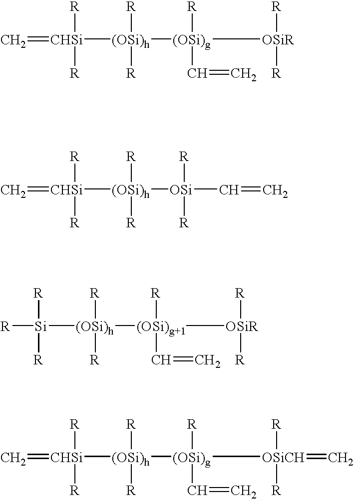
C=[CHSi]([R])([R])[(OSi)h]([(OSi)g]([OSiR]([R])[R])([R])C=C)([R])[R].C=[CHSi]([R])([R])[(OSi)h]([OSi]([R])([R])C=C)([R])[R].[(OSi)h]([(OSi)g+1]([OSiR]([R])[R])([R])C=C)([R])([R])[Si]([R])([R])[R].C=[CHSi]([R])([R])[(OSi)h]([(OSi)g]([OSiCH]([R])([R])=C)([R])C=C)([R])[R]
